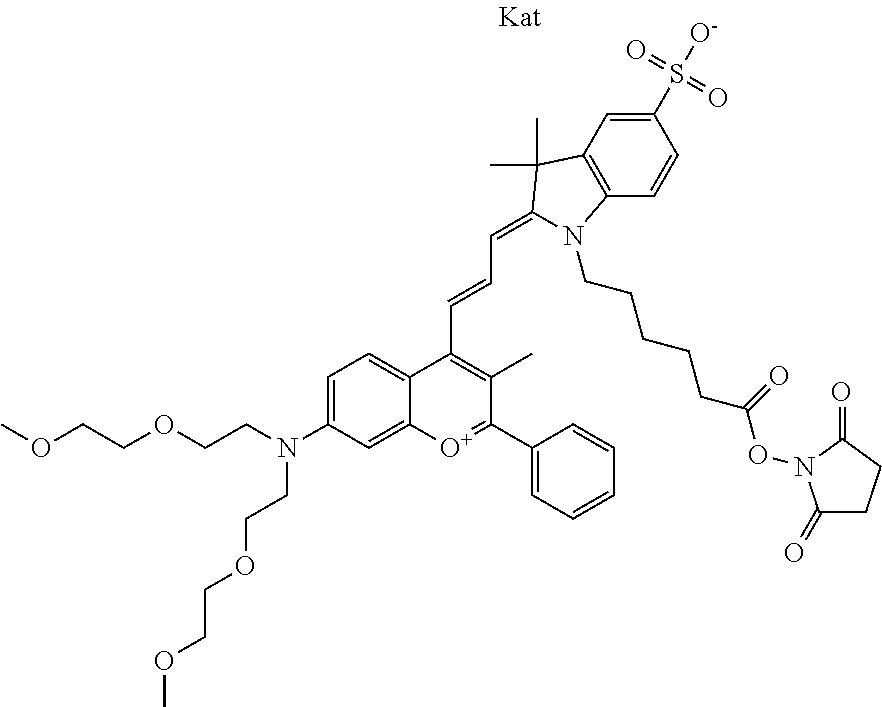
COCCOCCN(CCOCCOC)C1=CC=C2C(=C1)[O+]=C(C1=CC=CC=C1)C(C)=C2C=CC=C1C(C)(C)C2=C(C=CC(S(=O)(=O)[O-])=C2)N1CCCCCC(ON1C(=O)CCC1=O)=O
